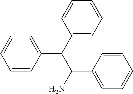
C1=CC(C(C2=CC=CC=C2)C(N)C2=CC=CC=C2)=CC=C1
